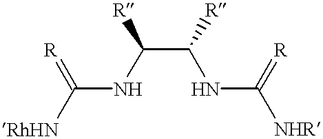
C(C(NC([NHR])=[R])[R])([R])NC(=[R])[RhHN]
